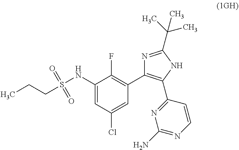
C1(NS(CCC)(=O)=O)=CC(Cl)=CC(C2=C(C3=NC(N)=NC=C3)NC(C(C)(C)C)=N2)=C1F
